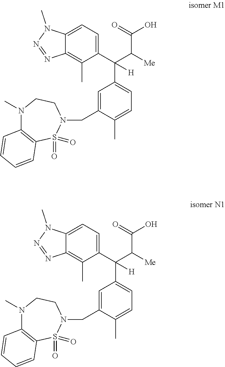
C1=C(CN2CCN(C)C3=C(S2(=O)=O)C=CC=C3)C(C)=CC=C1C(C1=CC=C2C(=C1C)N=NN2C)(C([Me])C(=O)O)[H].C1=C(CN2CCN(C)C3=C(S2(=O)=O)C=CC=C3)C(C)=CC=C1C(C1=CC=C2C(=C1C)N=NN2C)(C([Me])C(=O)O)[H]
